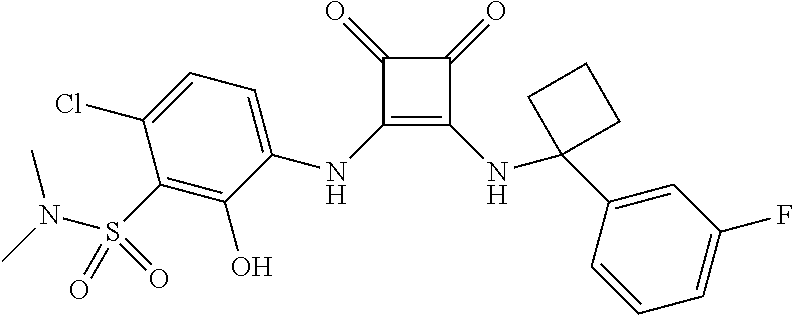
C1(=O)C(NC2=CC=C(Cl)C(S(=O)(N(C)C)=O)=C2O)=C(NC2(C3=CC(F)=CC=C3)CCC2)C1=O
